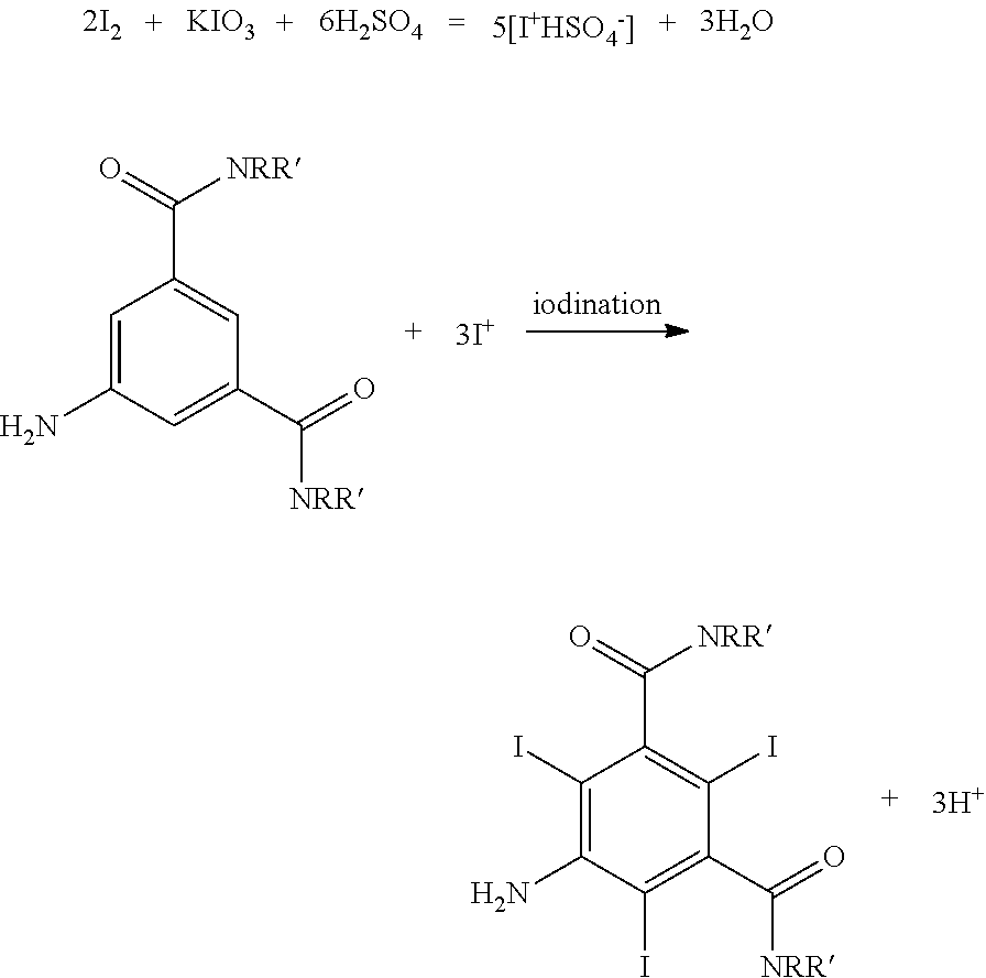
[KIO3].C1=C(N)C=C(C(=O)[NRR])C=C1C(=O)[NRR].C1(I)=C(N)C(I)=C(C(=O)[NRR])C(I)=C1C(=O)[NRR]
